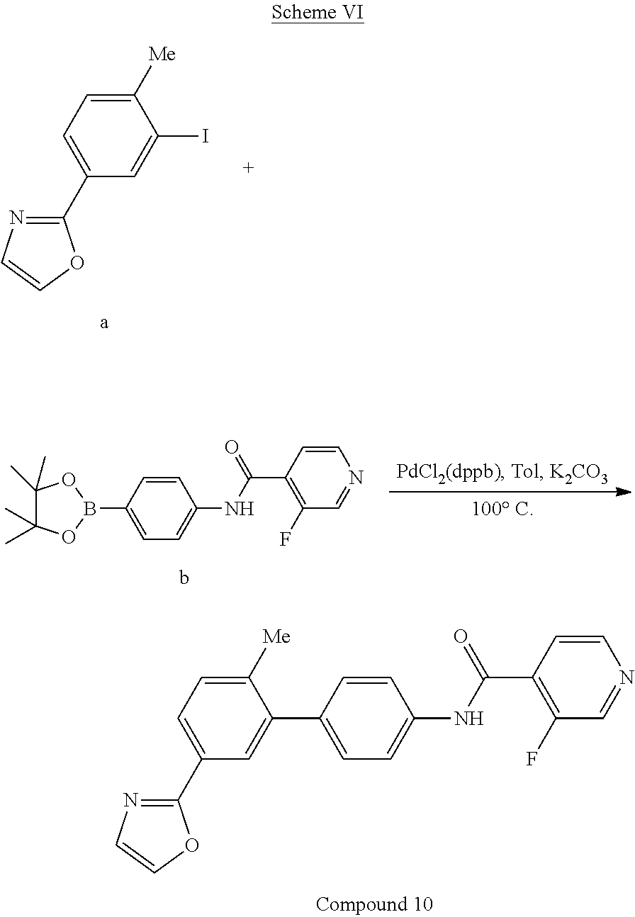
C1(C2=CC(C3=NC=CO3)=CC=C2[Me])=CC=C(NC(=O)C2=C(F)C=NC=C2)C=C1.C1([Me])=CC=C(C2=NC=CO2)C=C1I.C1(C)(C)C(C)(C)OB(C2=CC=C(NC(=O)C3=C(F)C=NC=C3)C=C2)O1
